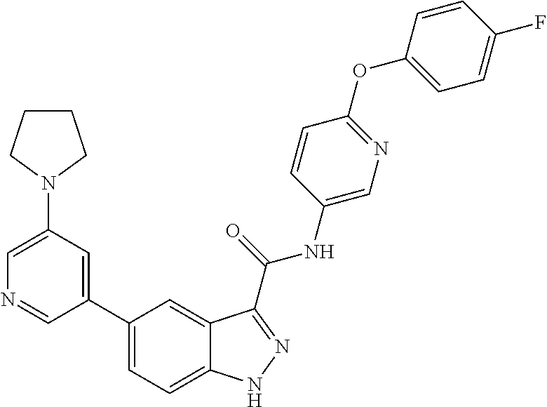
C1(N2CCCC2)=CN=CC(C2=CC=C3C(=C2)C(C(NC2=CN=C(OC4=CC=C(F)C=C4)C=C2)=O)=NN3)=C1
